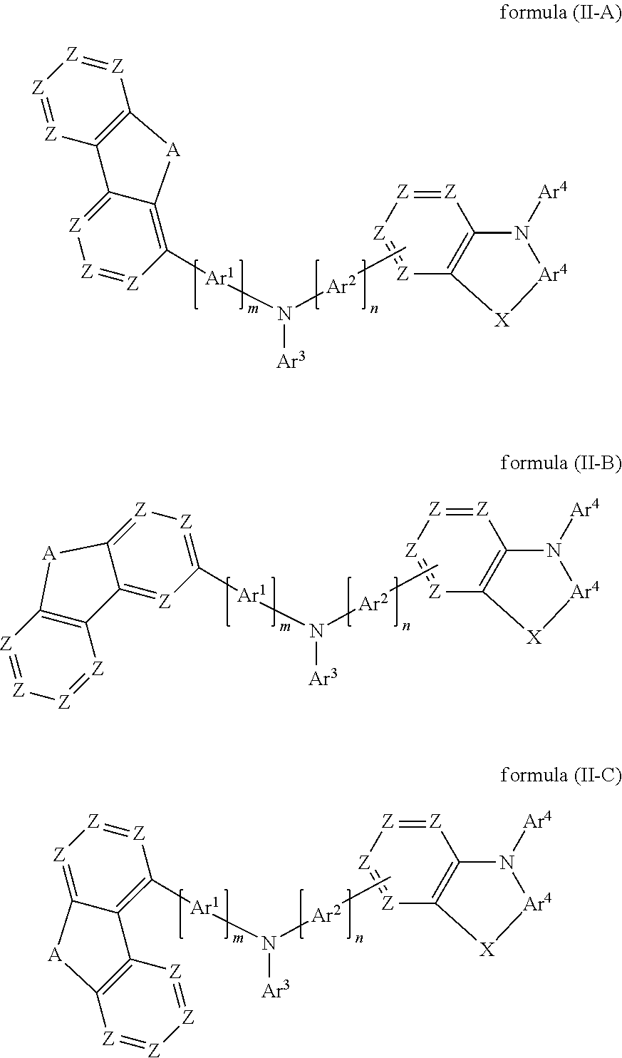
[Z]1=[Z]C2=C([Z]=[Z]1)[A]C1=C([Ar1]N([Ar3])[Ar2]C)[Z]=[Z][Z]=C21.[Z]1=[Z][Z]=[Z]C2=C1N([Ar4])[Ar4][X]2.[Z]1=C2C(=[Z]C([Ar1]N([Ar3])[Ar2]C)=[Z]1)C1=C([Z]=[Z][Z]=[Z]1)[A]2.[Z]1=[Z][Z]=[Z]C2=C1N([Ar4])[Ar4][X]2.[Z]1=[Z]C([Ar1]N([Ar3])[Ar2]C)=C2C(=[Z]1)[A]C1=C2[Z]=[Z][Z]=[Z]1.[Z]1=[Z][Z]=[Z]C2=C1N([Ar4])[Ar4][X]2
